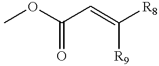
COC(C=C([R8])[R9])=O
